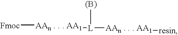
[Fmoc][AAn . . . AA1][L]([AAn . . . AA1][resin])[(B)]
